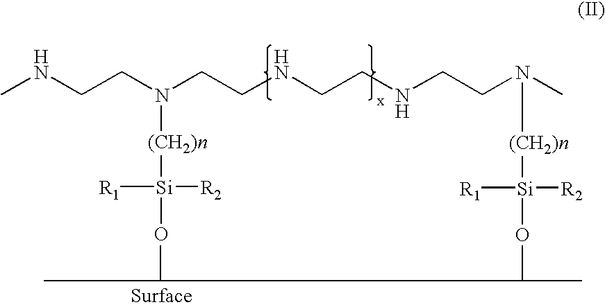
CNCCN(CCNCCNCCN(C)[(CH2)n][Si]([R2])([R1])O)[(CH2)n][Si]([R2])([R1])O
